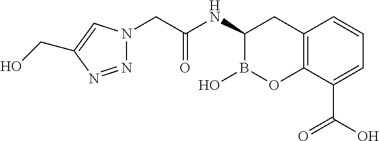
C12=C(C(C(O)=O)=CC=C1)OB(O)C(NC(CN1N=NC(CO)=C1)=O)C2
